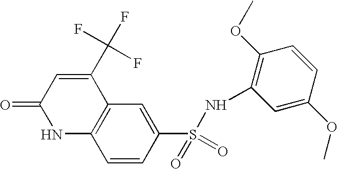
C12=C(C=C(S(=O)(=O)NC3=C(OC)C=CC(OC)=C3)C=C1)C(C(F)(F)F)=CC(=O)N2
